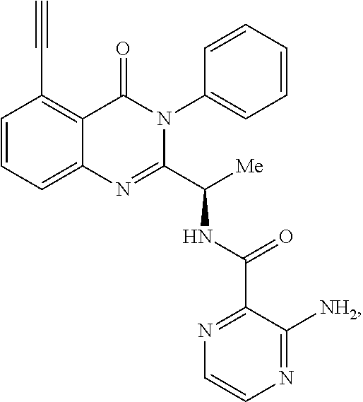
C1=CC=C2C(=C1C#C)C(=O)N(C1=CC=CC=C1)C(C([Me])NC(=O)C1=NC=CN=C1[NH2])=N2
